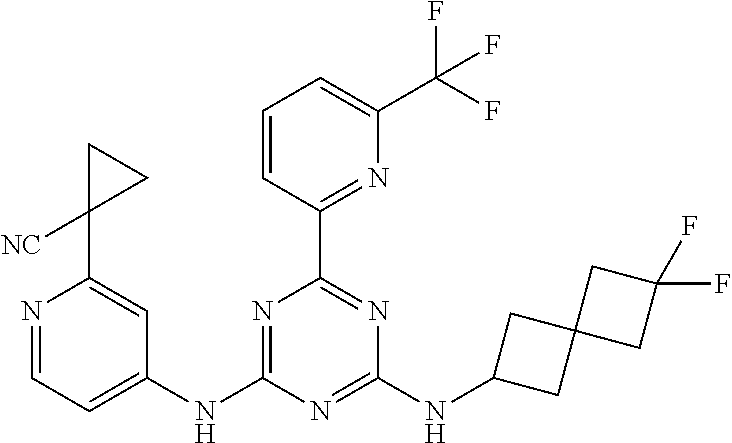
N1=CC=C(NC2=NC(C3=NC(C(F)(F)F)=CC=C3)=NC(NC3CC4(C3)CC(F)(F)C4)=N2)C=C1C1([NC])CC1
